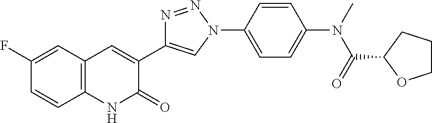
C12=C(C=C(F)C=C1)C=C(C1=CN(C3=CC=C(N(C)C(=O)C4OCCC4)C=C3)N=N1)C(=O)N2
